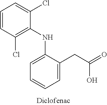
C1=CC(Cl)=C(NC2=CC=CC=C2CC(=O)O)C(Cl)=C1
